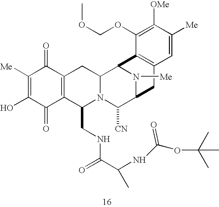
C1([Me])=C(O)C(=O)C2=C(C1=O)CC1N(C2CNC(C(NC(OC(C)(C)C)=O)C)=O)C([CN])C2N([Me])C1C1=C(C2)C=C([Me])C([OMe])=C1OCOC
